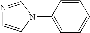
N1=CN(C2=CC=CC=C2)C=C1
